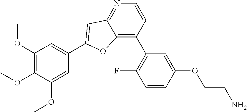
C1(OC)=C(OC)C(OC)=CC(C2=CC3=NC=CC(C4=C(F)C=CC(OCCN)=C4)=C3O2)=C1
